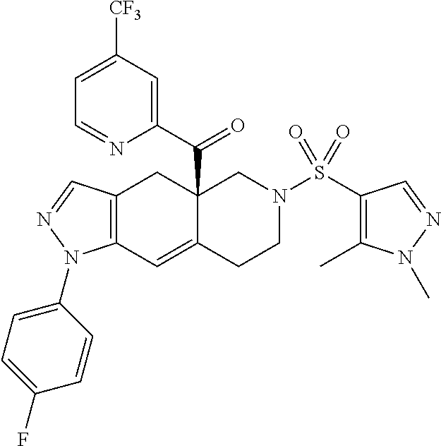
C12(C(C3=CC([CF3])=CC=N3)=O)C(=CC3=C(C1)C=NN3C1=CC=C(F)C=C1)CCN(S(C1=C(C)N(C)N=C1)(=O)=O)C2
